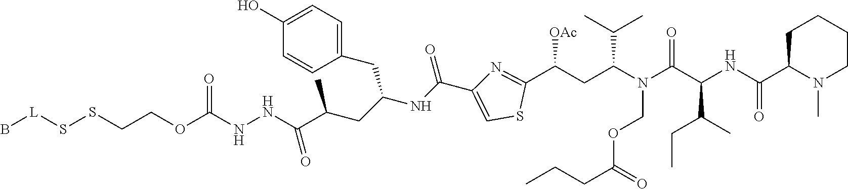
B[L]SSCCOC(NNC(C(C)CC(CC1=CC=C(O)C=C1)NC(=O)C1=CSC(C(CC(N(C(C(NC(=O)C2N(C)CCCC2)C(CC)C)=O)COC(=O)CCC)C(C)C)[OAc])=N1)=O)=O
